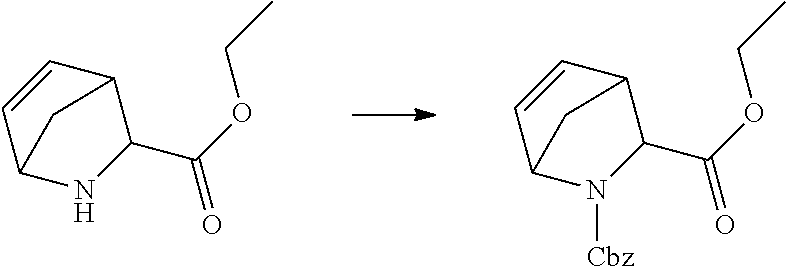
C1(C(OCC)=O)C2C=CC(N1)C2.C1(C(OCC)=O)C2C=CC(N1[Cbz])C2
